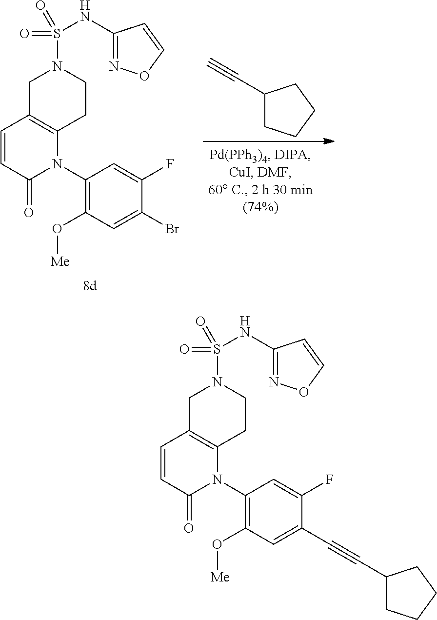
C1C2=C(CCN1S(=O)(=O)NC1=NOC=C1)N(C1=C(O[Me])C=C(Br)C(F)=C1)C(=O)C=C2.C1(C#C)CCCC1.C1C2=C(CCN1S(=O)(=O)NC1=NOC=C1)N(C1=C(O[Me])C=C(C#CC3CCCC3)C(F)=C1)C(=O)C=C2
